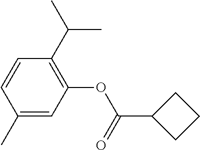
C1(C)=CC(OC(C2CCC2)=O)=C(C(C)C)C=C1
